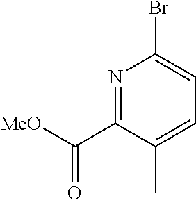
N1=C(C([MeO])=O)C(C)=CC=C1Br
